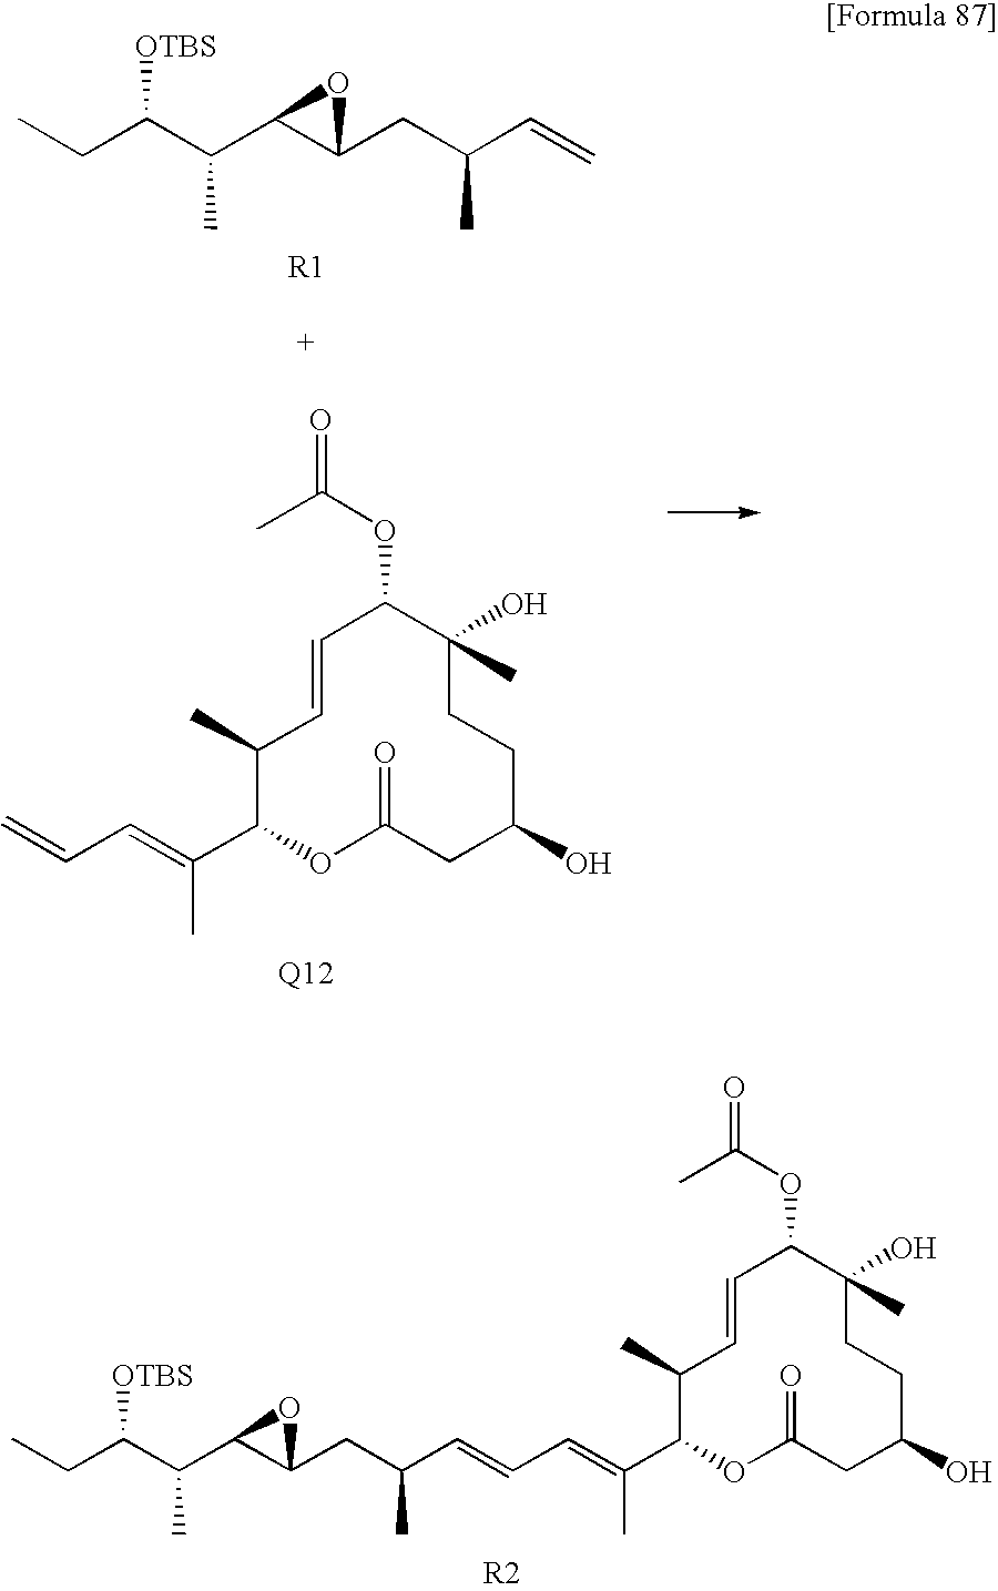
C(C=C(C1OC(=O)CC(O)CCC(C)(O)C(OC(C)=O)C=CC1C)C)=C.CCC(C(C1C(CC(C=C)C)O1)C)[OTBS].CCC(C(C1C(CC(C=CC=C(C2OC(=O)CC(O)CCC(C)(O)C(OC(C)=O)C=CC2C)C)C)O1)C)[OTBS]
